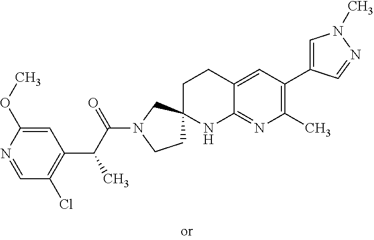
C1=NC(OC)=CC(C(C(N2CCC3(C2)CCC2=CC(C4=CN(C)N=C4)=C(C)N=C2N3)=O)C)=C1Cl
